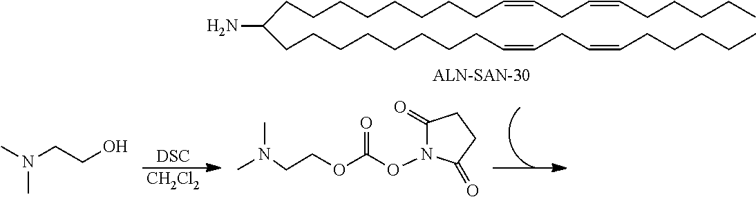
N(C)(C)CCO.[DSC].[CH2Cl2].CCCCCC=CCC=CCCCCCCCCC(CCCCCCCCC=CCC=CCCCCC)N.CN(CCOC(ON1C(=O)CCC1=O)=O)C
